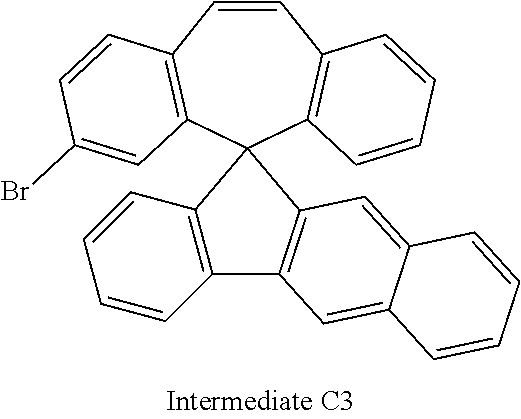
C1=CC2=C(C3(C4=C1C=CC=C4)C1=C(C=CC=C1)C1=C3C=C3C(=C1)C=CC=C3)C=C(Br)C=C2
